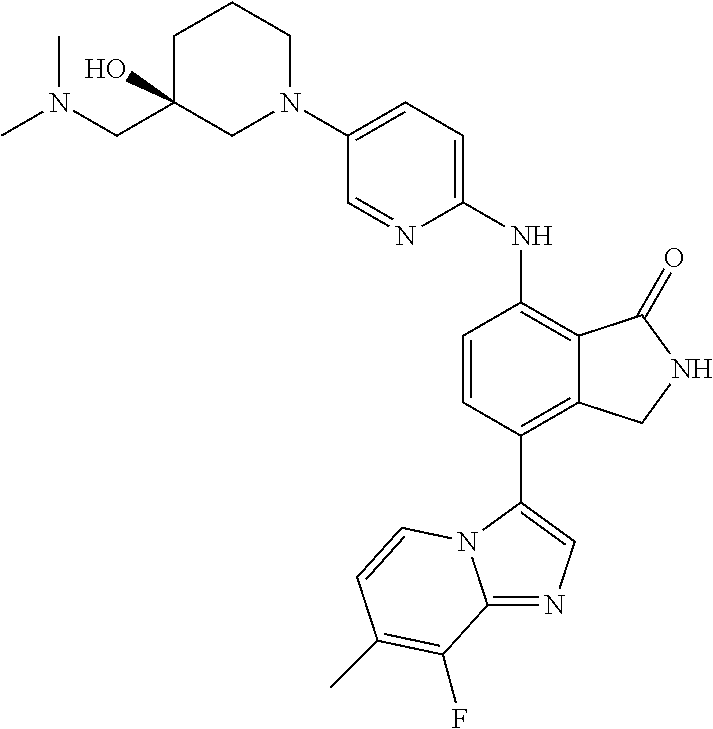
C1(N2CCCC(CN(C)C)(O)C2)=CC=C(NC2=C3C(=C(C4=CN=C5N4C=CC(C)=C5F)C=C2)CNC3=O)N=C1
